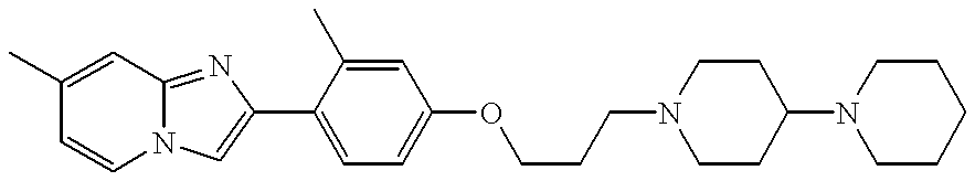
C1=CN2C(=NC(C3=CC=C(OCCCN4CCC(N5CCCCC5)CC4)C=C3C)=C2)C=C1C
